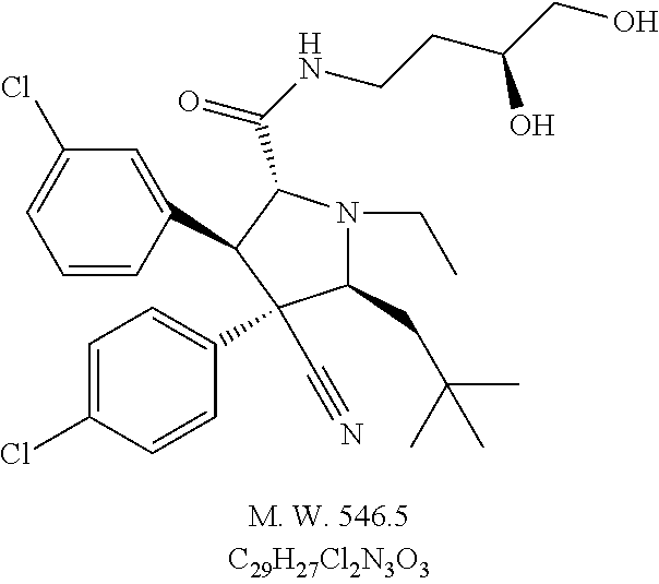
C1=CC(C2C(C(NCCC(CO)O)=O)N(CC)C(CC(C)(C)C)C2(C#N)C2=CC=C(Cl)C=C2)=CC(Cl)=C1
